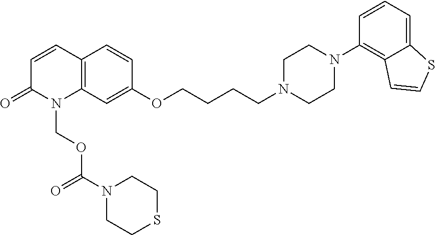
C12=C(C=C(OCCCCN3CCN(C4=C5C(=CC=C4)SC=C5)CC3)C=C1)N(COC(N1CCSCC1)=O)C(=O)C=C2
